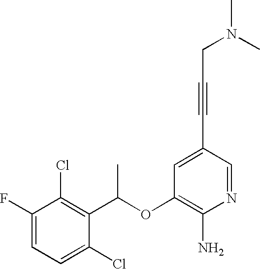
C1=C(F)C(Cl)=C(C(OC2=C(N)N=CC(C#CCN(C)C)=C2)C)C(Cl)=C1
